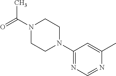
CC(N1CCN(C2=NC=NC(C)=C2)CC1)=O
